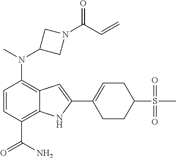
C1(N(C2CN(C(C=C)=O)C2)C)=C2C(=C(C(N)=O)C=C1)NC(C1=CCC(S(=O)(C)=O)CC1)=C2
